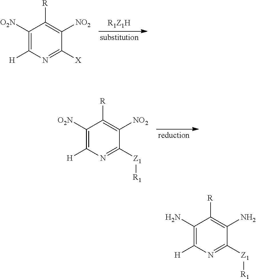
C1([O2N])=C([H])N=C([X])C([NO2])=C1[R].C1([O2N])=C([H])N=C([Z1][R1])C([NO2])=C1[R].C1(N)=C([H])N=C([Z1][R1])C(N)=C1[R]
